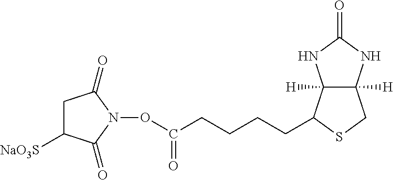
C12([H])C([H])(C(CCCCC(ON3C(=O)C([NaO3S])CC3=O)=O)SC1)NC(=O)N2
